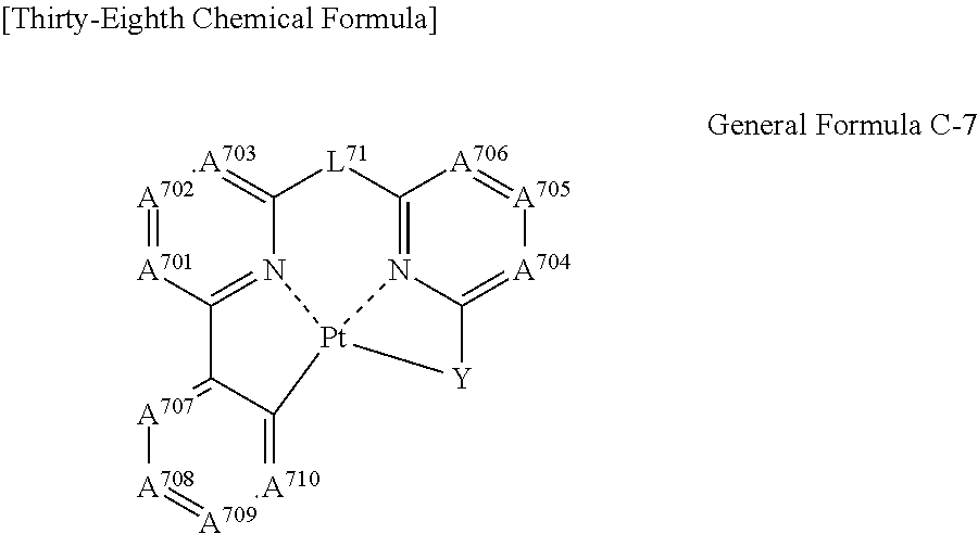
[A702]1=[A701]C2=N3C(=[A703]1)[L71]C1=N4C(=[A704][A705]=[A706]1)[Y][Pt]34C1=[A710][A709]=[A708][A707]=C21
